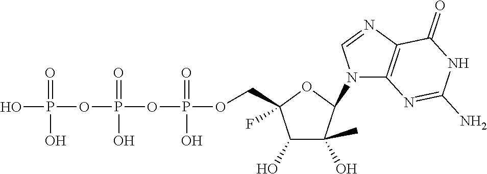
OP(OP(OP(OCC1(F)C(O)C(O)(C)C(N2C3=C(N=C2)C(=O)NC(N)=N3)O1)(=O)O)(=O)O)(=O)O
